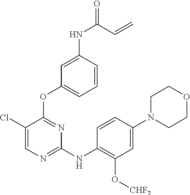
C1(Cl)=CN=C(NC2=C(O[CHF2])C=C(N3CCOCC3)C=C2)N=C1OC1=CC=CC(NC(=O)C=C)=C1
